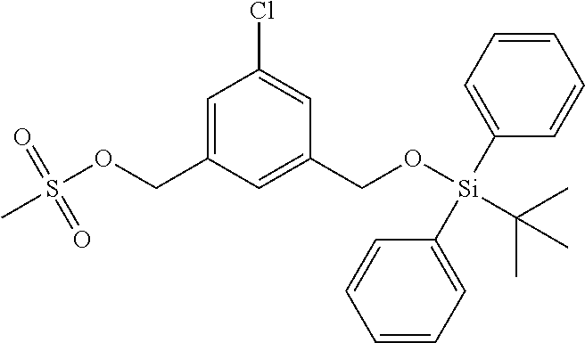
C1(COS(C)(=O)=O)=CC(Cl)=CC(CO[Si](C(C)(C)C)(C2=CC=CC=C2)C2=CC=CC=C2)=C1
